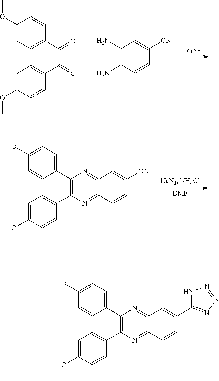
[HOAc].C1(OC)=CC=C(C(=O)C(C2=CC=C(OC)C=C2)=O)C=C1.C1(N)=C(N)C=CC([CN])=C1.[DMF].C1(C2=CC=C(OC)C=C2)=C(C2=CC=C(OC)C=C2)N=C2C(=N1)C=C([CN])C=C2.C1(C2=CC=C(OC)C=C2)=C(C2=CC=C(OC)C=C2)N=C2C(=N1)C=C(C1=NN=NN1)C=C2
